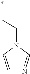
C1=CN(CC*)C=N1
